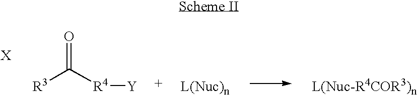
O=C([R3])[R4][Y].[L(Nuc)n].[L(Nuc-R4COR3)n]
